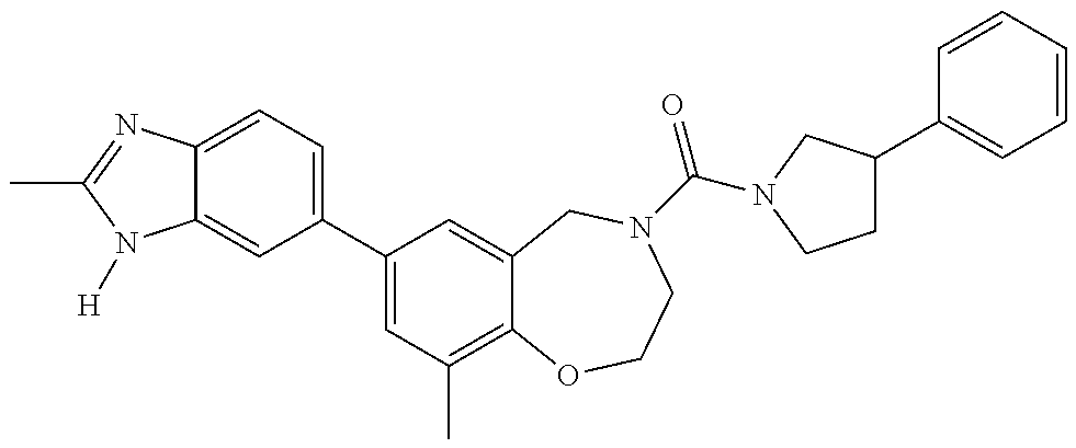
C12=CC(C3=CC(C)=C4C(=C3)CN(C(=O)N3CC(C5=CC=CC=C5)CC3)CCO4)=CC=C1N=C(C)N2[H]
